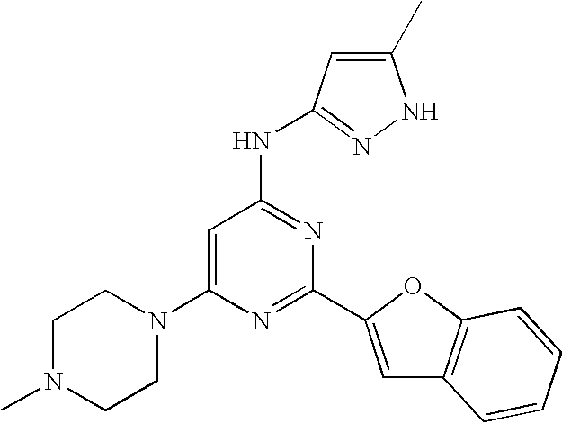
C1=C(C2=NC(N3CCN(C)CC3)=CC(NC3=NNC(C)=C3)=N2)OC2=C1C=CC=C2
